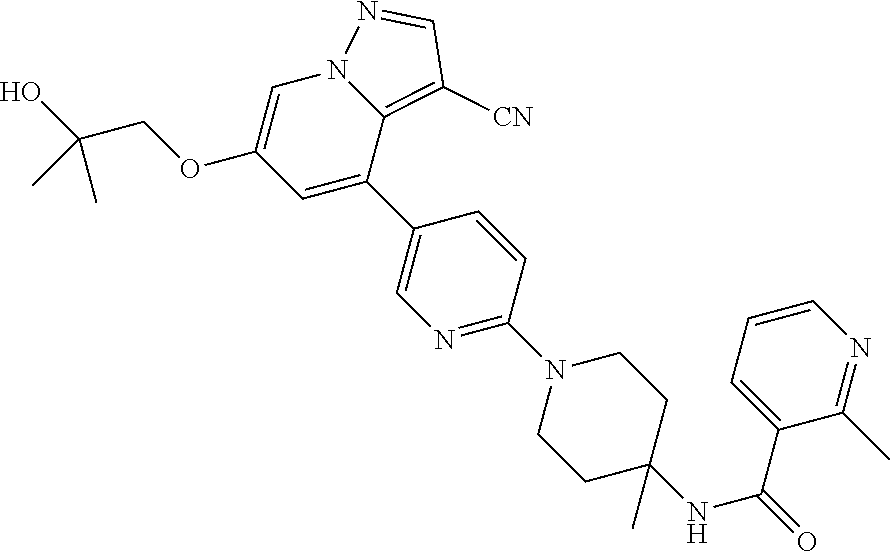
N1=C(N2CCC(NC(=O)C3=CC=CN=C3C)(C)CC2)C=CC(C2=CC(OCC(O)(C)C)=CN3C2=C([CN])C=N3)=C1
